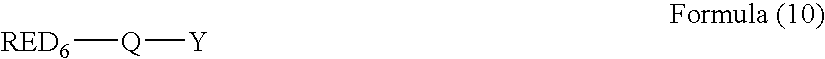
[RED6][Q][Y]
